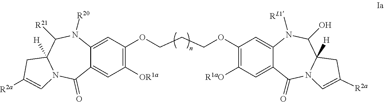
C12=CC(OCCCOC3=C([OR1a])C=C4C(=C3)N([R20])C([R21])C3([H])N(C=C([R2a])C3)C4=O)=C([R1aO])C=C1C(=O)N1C([H])(C(O)N2[RL1])CC([R2a])=C1
